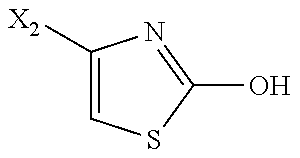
C1([X2])=CSC(O)=N1
